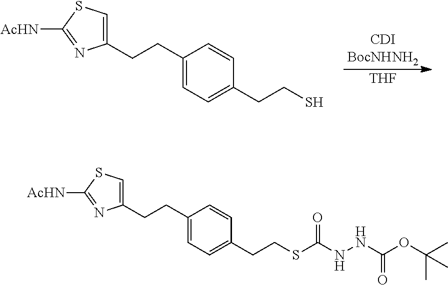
C1(CCC2=CC=C(CCS)C=C2)=CSC([AcHN])=N1.[THF].C1(CCC2=CC=C(CCSC(NNC(OC(C)(C)C)=O)=O)C=C2)=CSC([AcHN])=N1
